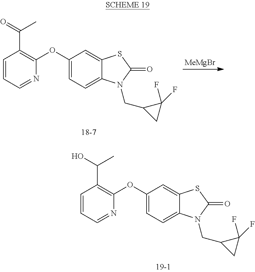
C1(OC2=C(C(=O)C)C=CC=N2)=CC=C2C(=C1)SC(=O)N2CC1CC1(F)F.[MeMgBr].C1(OC2=C(C(O)C)C=CC=N2)=CC=C2C(=C1)SC(=O)N2CC1CC1(F)F
